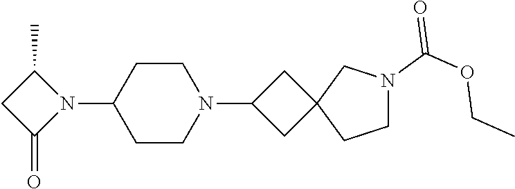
C1(N2C(C)CC2=O)CCN(C2CC3(C2)CCN(C(OCC)=O)C3)CC1
